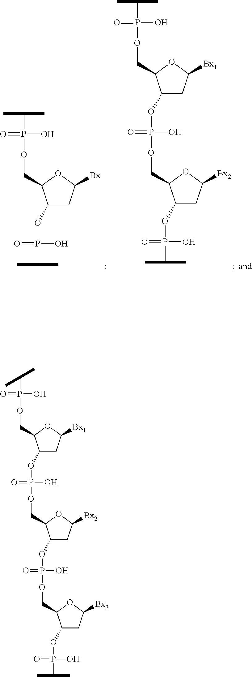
C1(OP(=O)(O)C(C)C)CC([Bx])OC1COP(=O)(O)C(C)C.C1(OP(=O)(O)C(C)C)CC([Bx2])OC1COP(=O)(O)OC1CC([Bx1])OC1COP(=O)(O)C(C)C.C1(OP(=O)(O)C(C)C)CC([Bx3])OC1COP(=O)(O)OC1CC([Bx2])OC1COP(=O)(O)OC1CC([Bx1])OC1COP(=O)(O)C(C)C
